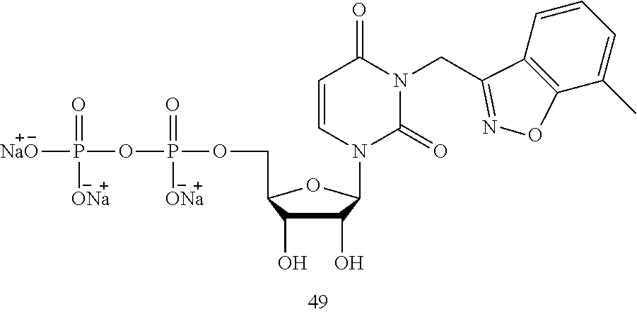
C1=CC2=C(C(C)=C1)ON=C2CN1C(=O)C=CN(C2C(O)C(O)C(COP(=O)([ONa])OP(=O)([ONa])[NaO])O2)C1=O
